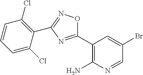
C1(C2=NC(C3=C(Cl)C=CC=C3Cl)=NO2)=C(N)N=CC(Br)=C1
